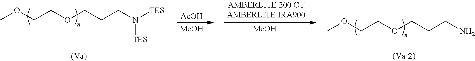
COCCOCCCN([TES])[TES].[MeOH].COCCOCCCN.[MeOH].[AcOH]
